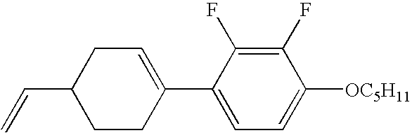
C1(F)=C(F)C(C2=CCC(C=C)CC2)=CC=C1[OC5H11]
